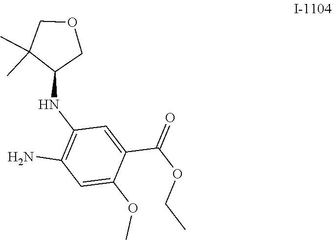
C1=C(OC)C(C(OCC)=O)=CC(NC2COCC2(C)C)=C1N
